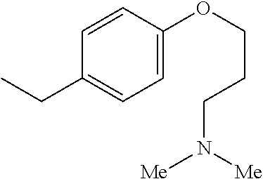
C1=C(OCCCN([Me])[Me])C=CC(CC)=C1
